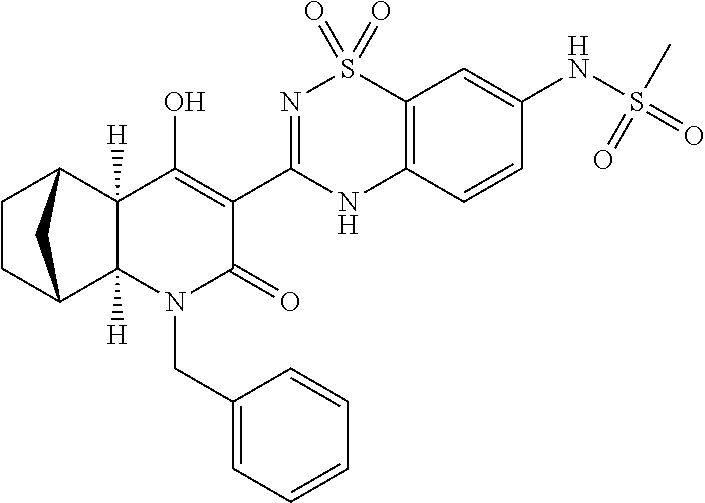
C12([H])C3CCC(C1([H])C(O)=C(C1=NS(=O)(=O)C4=C(N1)C=CC(NS(=O)(C)=O)=C4)C(=O)N2CC1=CC=CC=C1)C3
